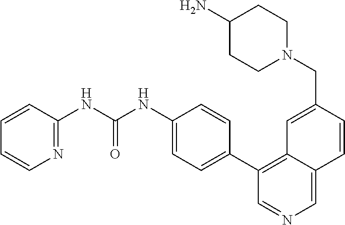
C1(C2=C3C(=CN=C2)C=CC(CN2CCC(N)CC2)=C3)=CC=C(NC(NC2=NC=CC=C2)=O)C=C1
